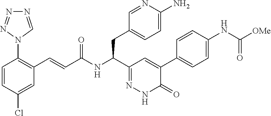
C1=C(Cl)C=CC(N2C=NN=N2)=C1C=CC(=O)NC(C1=NNC(=O)C(C2=CC=C(NC(=O)[OMe])C=C2)=C1)CC1=CC=C(N)N=C1
